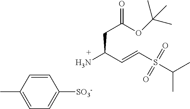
CC(S(C=CC(N)CC(=O)OC(C)(C)C)(=O)=O)C.C1=CC(C)=CC=C1[SO3-]
